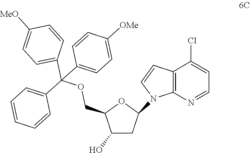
C12=C(N=CC=C1Cl)N(C1CC(O)C(COC(C3=CC=CC=C3)(C3=CC=C([MeO])C=C3)C3=CC=C([OMe])C=C3)O1)C=C2
